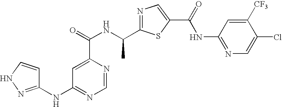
N1=C(C(NC(=O)C2=CC(NC3=NNC=C3)=NC=N2)C)SC(C(=O)NC2=NC=C(Cl)C([CF3])=C2)=C1
